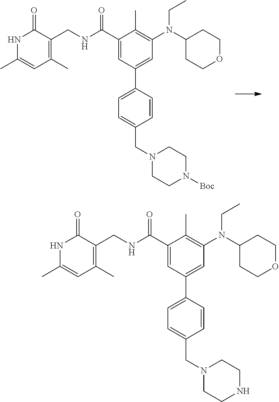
N1C(C)=CC(C)=C(CNC(C2=CC(C3=CC=C(CN4CCN([Boc])CC4)C=C3)=CC(N(C3CCOCC3)CC)=C2C)=O)C1=O.N1C(C)=CC(C)=C(CNC(C2=CC(C3=CC=C(CN4CCNCC4)C=C3)=CC(N(C3CCOCC3)CC)=C2C)=O)C1=O
